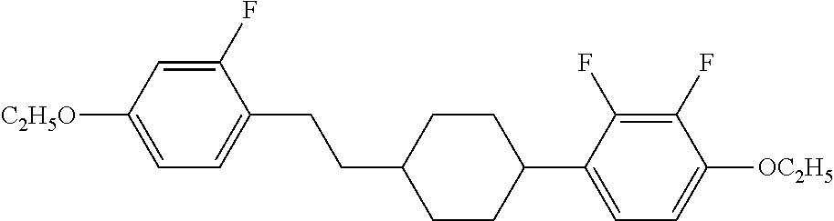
C1(F)=CC([C2H5O])=CC=C1CCC1CCC(C2=CC=C([OC2H5])C(F)=C2F)CC1
